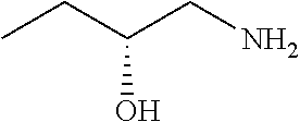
CCC(CN)O
